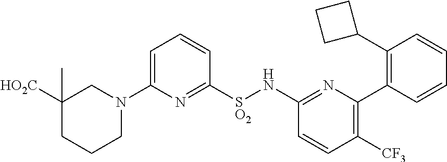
C1([SO2]NC2=NC(C3=C(C4CCC4)C=CC=C3)=C([CF3])C=C2)=NC(N2CC([HO2C])(C)CCC2)=CC=C1
